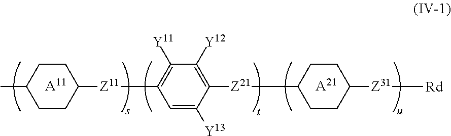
C1CC(C)CCC1[Z11]C1=C([Y11])C([Y12])=C([Z21]C2CCC([Z31][Rd])CC2)C([Y13])=C1.[A21].[A11]
